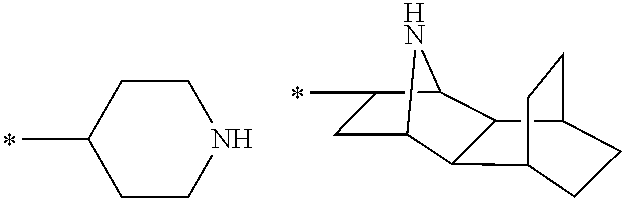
N1CCC(C)CC1.C1C2NC(C1C)C1C2C2CCC1CC2
